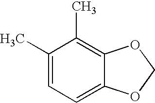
C12=C(C)C(C)=CC=C1OCO2
